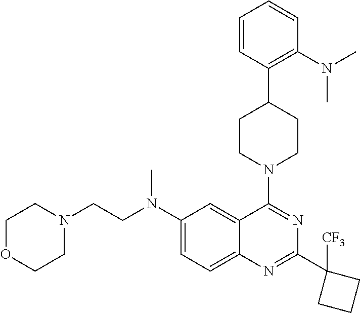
C1(N(CCN2CCOCC2)C)=CC=C2C(=C1)C(N1CCC(C3=C(N(C)C)C=CC=C3)CC1)=NC(C1([CF3])CCC1)=N2
